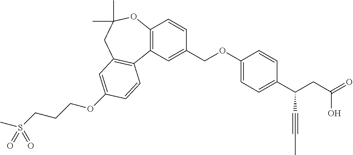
O(C1=CC2=C(C3=C(C=CC(COC4=CC=C(C(CC(=O)O)C#CC)C=C4)=C3)OC(C)(C)C2)C=C1)CCCS(C)(=O)=O
